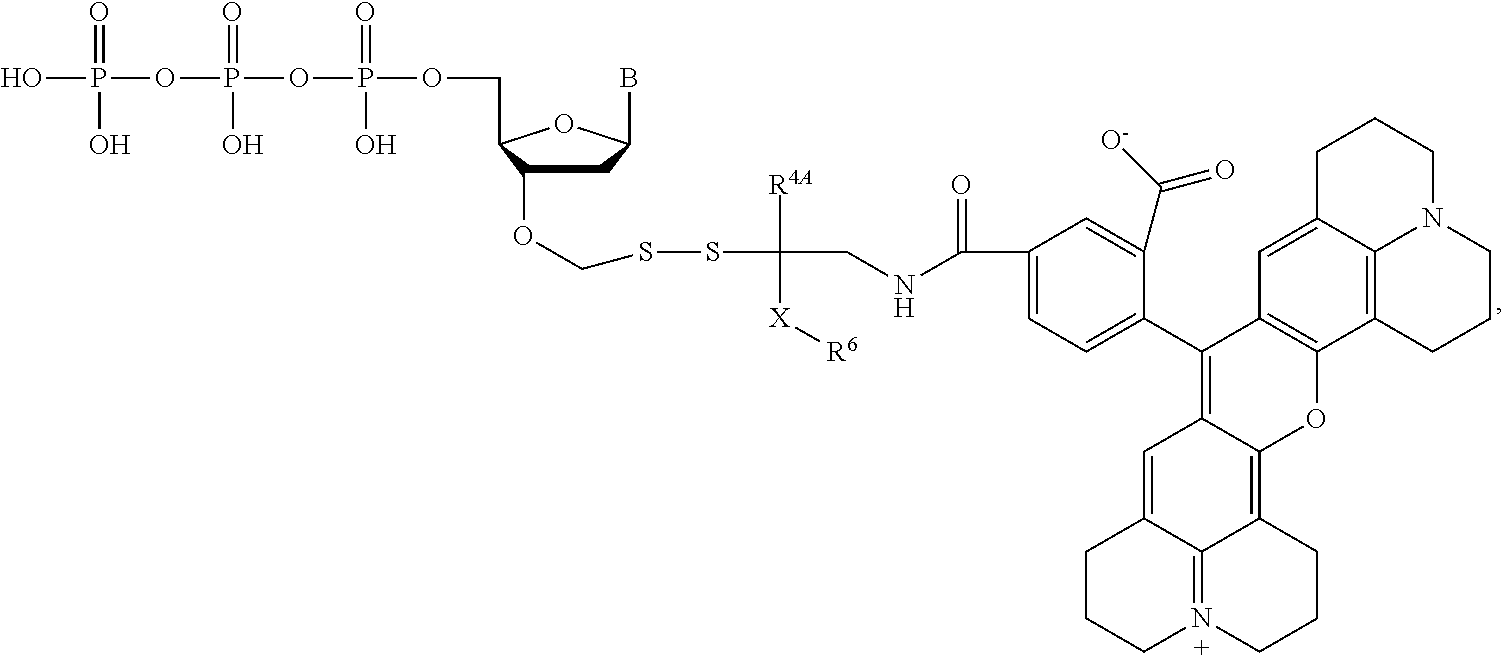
C1C(OCSSC([R4A])([X][R6])CNC(=O)C2=CC=C(C3=C4C(=C5C6=N(CCCC6=C4)CCC5)OC4=C3C=C3C5=C4CCCN5CCC3)C(C([O-])=O)=C2)C(COP(=O)(O)OP(=O)(O)OP(=O)(O)O)OC1B
